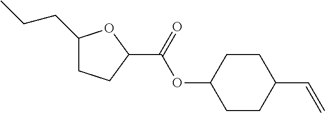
C1(CCC)CCC(C(OC2CCC(C=C)CC2)=O)O1
